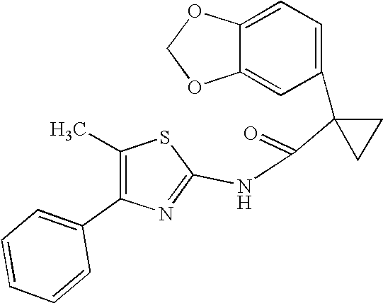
C1=C2C(=CC(C3(C(=O)NC4=NC(C5=CC=CC=C5)=C(C)S4)CC3)=C1)OCO2
